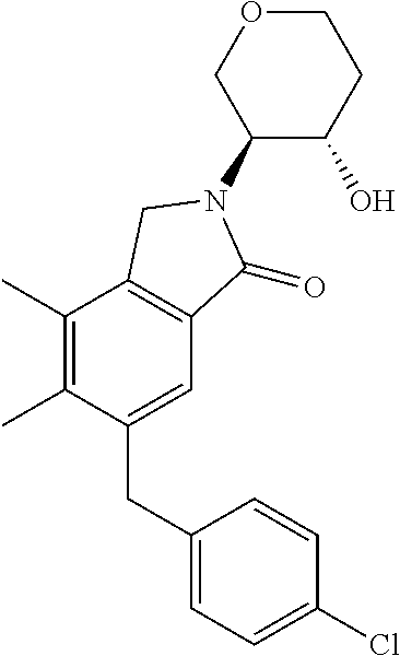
C1(CC2=CC=C(Cl)C=C2)=CC2=C(C(C)=C1C)CN(C1C(O)CCOC1)C2=O
